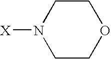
C1COCCN1[X]
